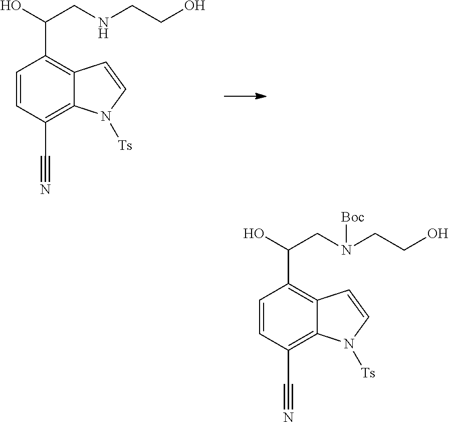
C1=CC(C#N)=C2C(=C1C(O)CNCCO)C=CN2[Ts].C1=CC(C#N)=C2C(=C1C(O)CN(CCO)[Boc])C=CN2[Ts]
